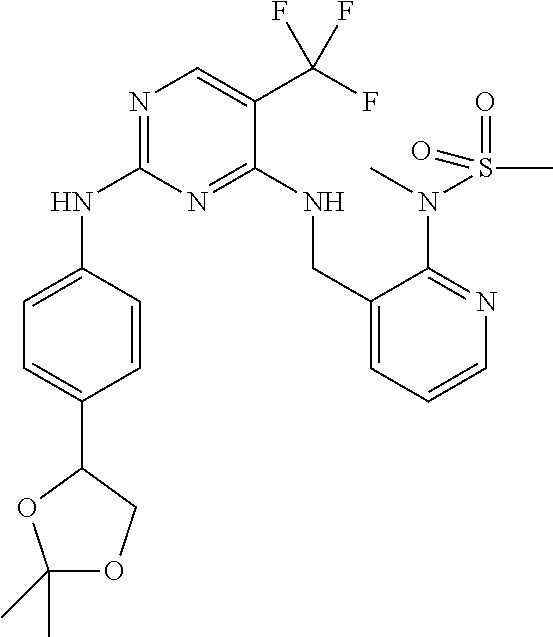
C1=CC(NC2=NC=C(C(F)(F)F)C(NCC3=CC=CN=C3N(S(C)(=O)=O)C)=N2)=CC=C1C1OC(C)(C)OC1
